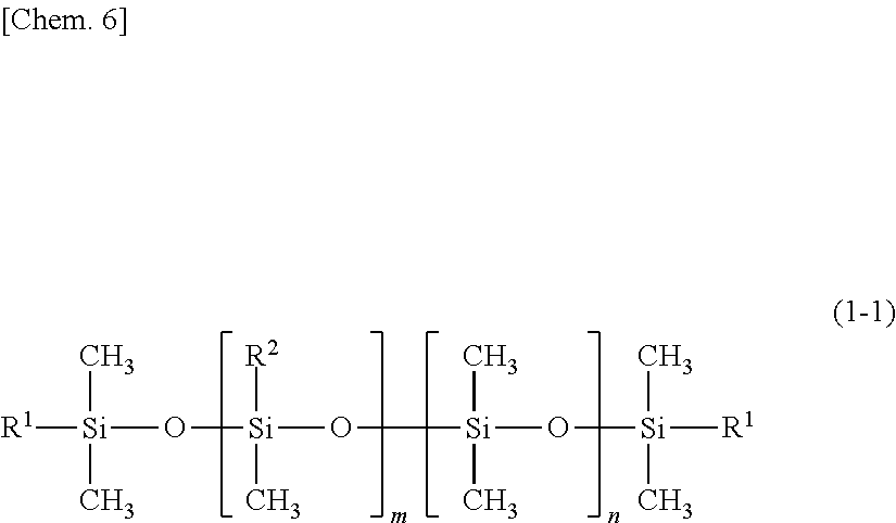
[R1][Si](O[Si](O[Si](C)(C)O[Si](C)(C)[R1])([R2])C)(C)C
